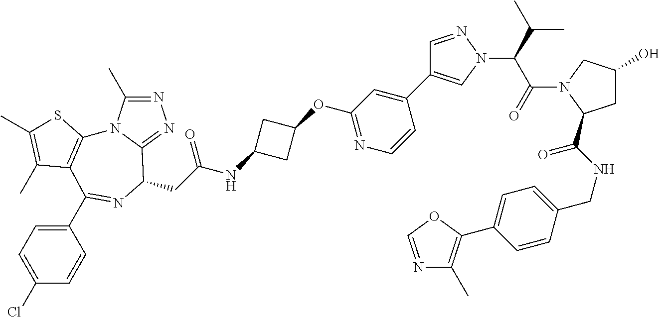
N1=C(C)N2C(=N1)C(CC(NC1CC(OC3=NC=CC(C4=CN(C(C(N5C(C(NCC6=CC=C(C7=C(C)N=CO7)C=C6)=O)CC(O)C5)=O)C(C)C)N=C4)=C3)C1)=O)N=C(C1=CC=C(Cl)C=C1)C1=C2SC(C)=C1C
